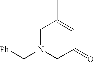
C1N(C[Ph])CC(=O)C=C1C
